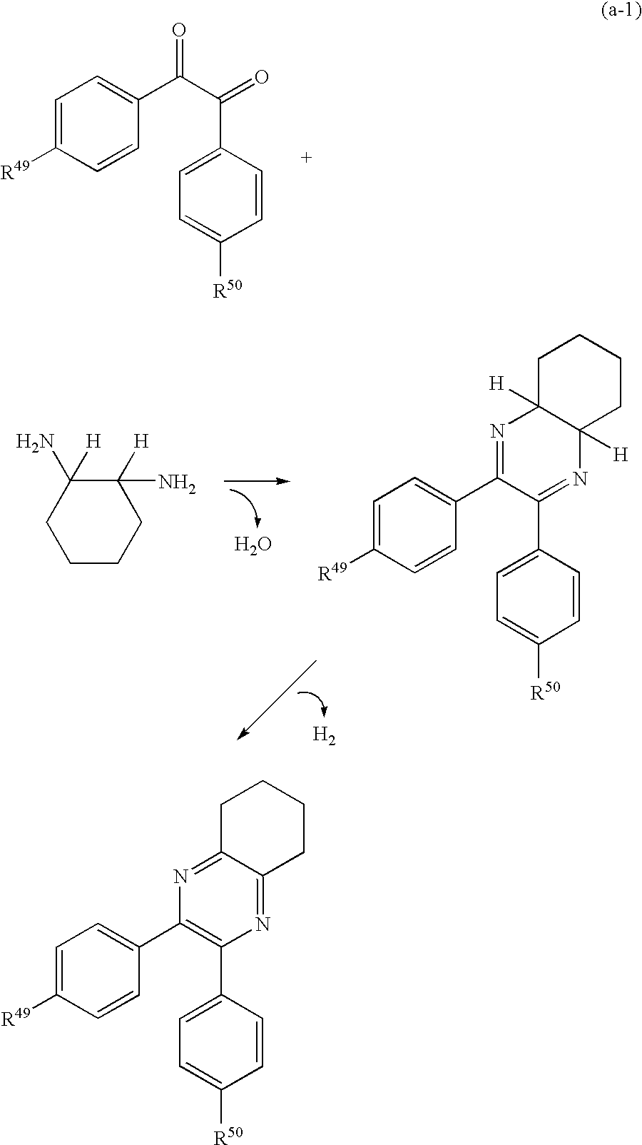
C1=C([R49])C=CC(C(C(C2=CC=C([R50])C=C2)=O)=O)=C1.O.[H2].C1([H])(N)CCCCC1(N)[H].C1=C([R49])C=CC(C2=NC3([H])C([H])(N=C2C2=CC=C([R50])C=C2)CCCC3)=C1.C1=C([R49])C=CC(C2=C(C3=CC=C([R50])C=C3)N=C3C(=N2)CCCC3)=C1
